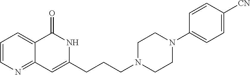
C1=CN=C2C(=C1)C(=O)NC(CCCN1CCN(C3=CC=C([CN])C=C3)CC1)=C2
